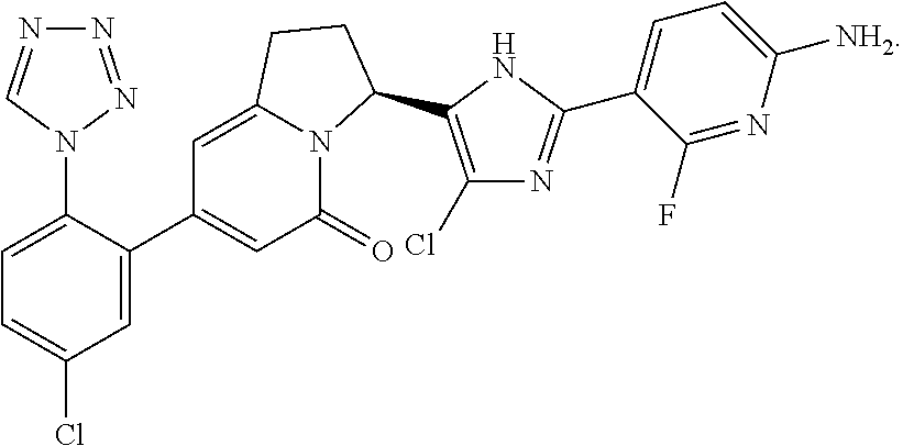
N1(C2=CC=C(Cl)C=C2C2=CC(=O)N3C(=C2)CCC3C2=C(Cl)N=C(C3=CC=C([NH2])N=C3F)N2)N=NN=C1
